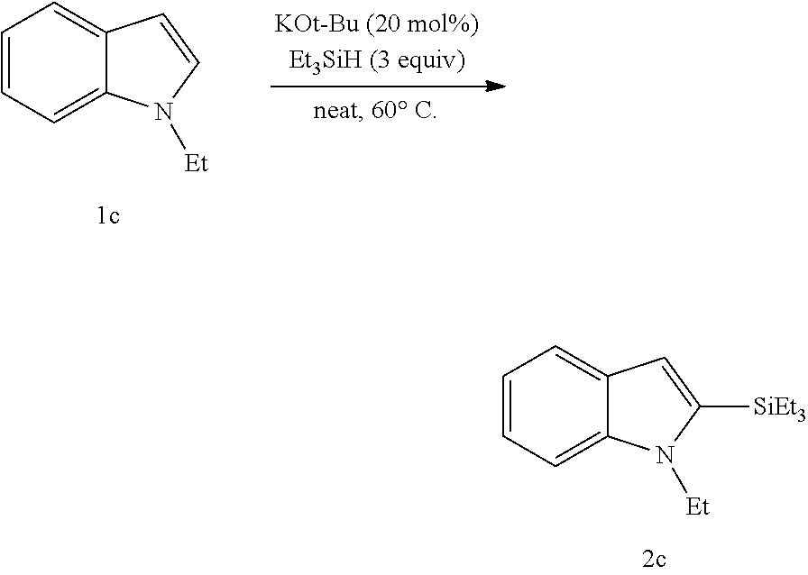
C1=CC=C2C(=C1)C=CN2[Et].C1=CC=C2C(=C1)C=C([SiEt3])N2[Et]
